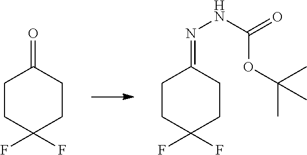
C1CC(F)(F)CCC1=O.C1CC(F)(F)CCC1=NNC(=O)OC(C)(C)C
